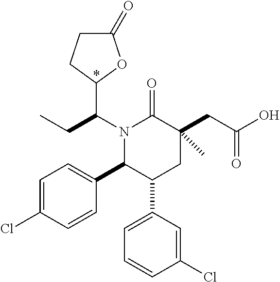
N1(C(CC)C2OC(=O)CC2)C(C2=CC=C(Cl)C=C2)C(C2=CC=CC(Cl)=C2)CC(CC(=O)O)(C)C1=O
